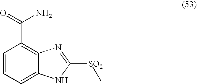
C1=CC=C2C(=C1C(=O)N)N=C([SO2]C)N2
